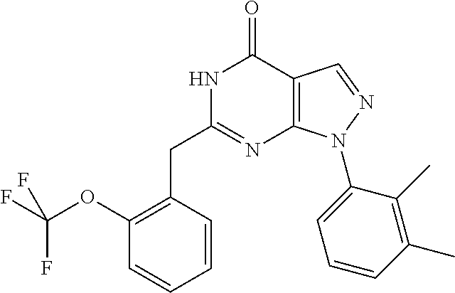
N1C(CC2=C(OC(F)(F)F)C=CC=C2)=NC2=C(C1=O)C=NN2C1=CC=CC(C)=C1C
